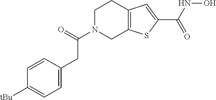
C1N(C(=O)CC2=CC=C([tBu])C=C2)CC2=C(C1)C=C(C(NO)=O)S2
